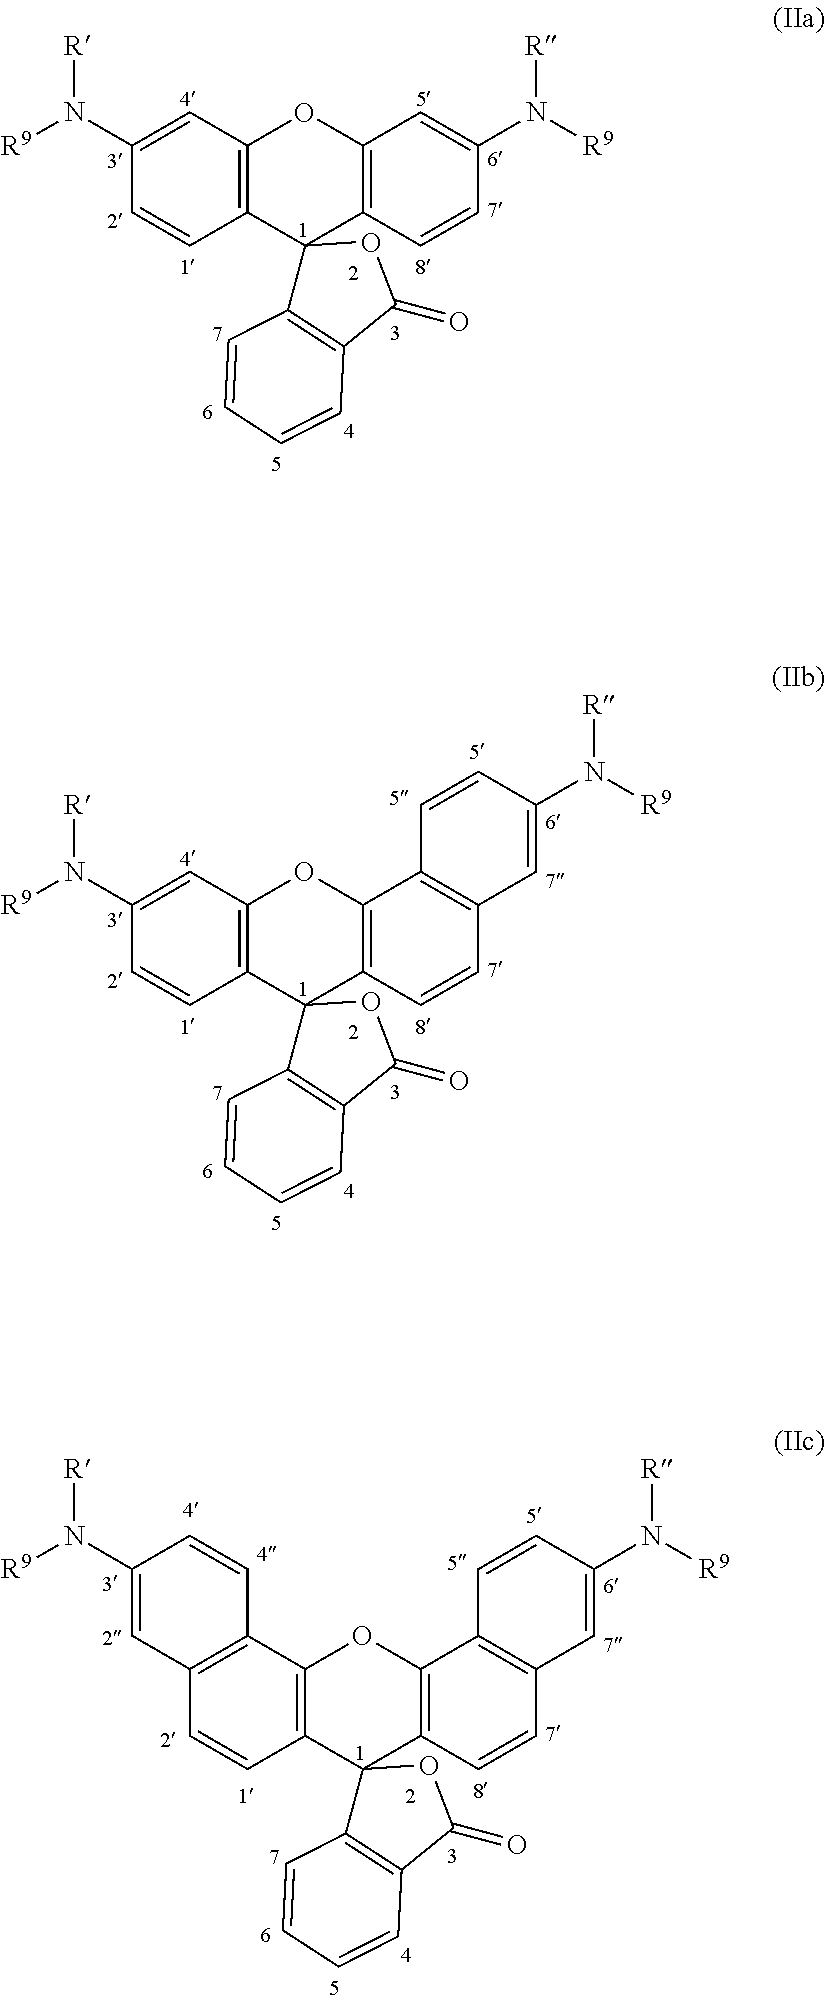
C1=C(N([R])[R9])C=CC2=C1OC1=C(C23C2=C(C(=O)O3)C=CC=C2)C=CC(N([R])[R9])=C1.C1=C(N([R])[R9])C=CC2=C1OC1=C(C23C2=C(C(=O)O3)C=CC=C2)C=CC2=C1C=CC(N([R])[R9])=C2.C12=C(OC3=C(C14C1=C(C(=O)O4)C=CC=C1)C=CC1=C3C=CC(N([R])[R9])=C1)C1=C(C=C2)C=C(N([R])[R9])C=C1
